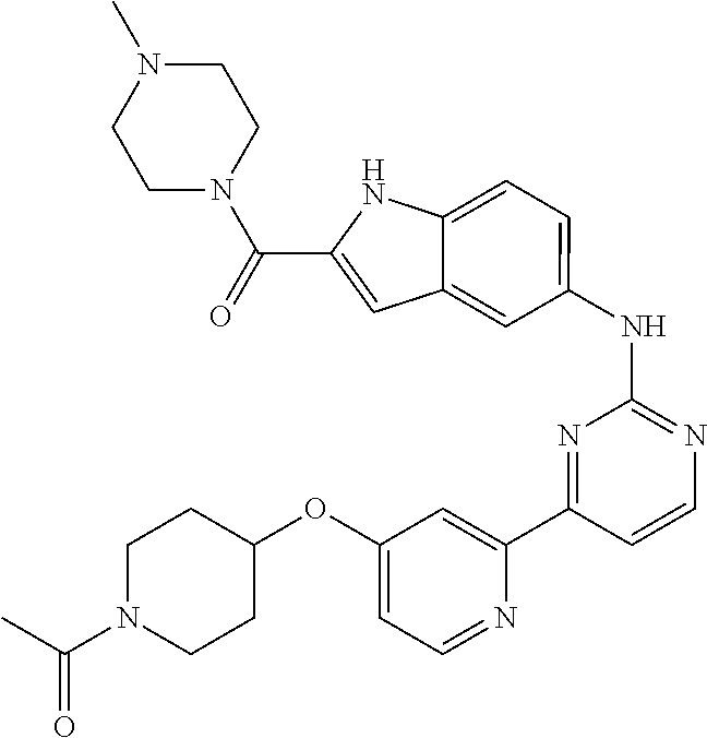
C(N1CCN(C)CC1)(=O)C1=CC2=CC(NC3=NC=CC(C4=CC(OC5CCN(C(C)=O)CC5)=CC=N4)=N3)=CC=C2N1
